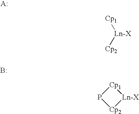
[Cp1][Ln-X][Cp2].[Ln-X]1[Cp1]P[Cp2]1.B
